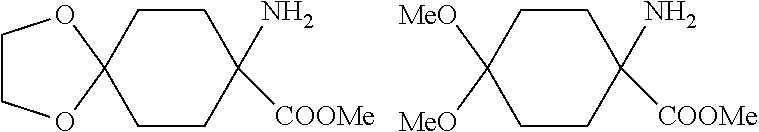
C1CC2(CCC1(N)[COOMe])OCCO2.C1CC([MeO])([MeO])CCC1(N)[COOMe]
